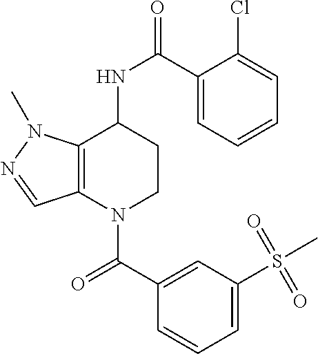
C12=C(N(C(C3=CC(S(C)(=O)=O)=CC=C3)=O)CCC1NC(=O)C1=CC=CC=C1Cl)C=NN2C
